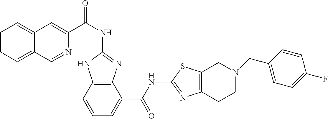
C1(NC(C2=CC3=CC=CC=C3C=N2)=O)=NC2=C(N1)C=CC=C2C(NC1=NC2=C(S1)CN(CC1=CC=C(F)C=C1)CC2)=O
